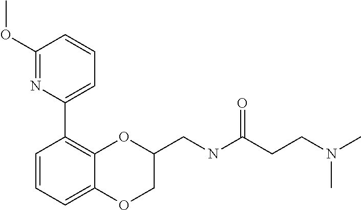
C1(OC)=NC(C2=C3C(=CC=C2)OCC(CNC(CCN(C)C)=O)O3)=CC=C1
